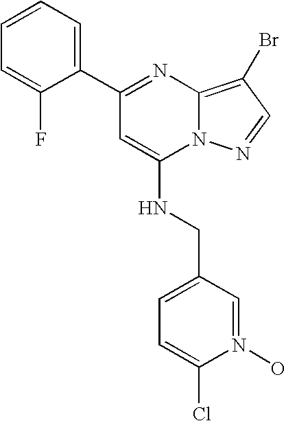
C1(C2=CC=CC=C2F)=NC2=C(Br)C=NN2C(NCC2=CC=C(Cl)N(O)=C2)=C1
